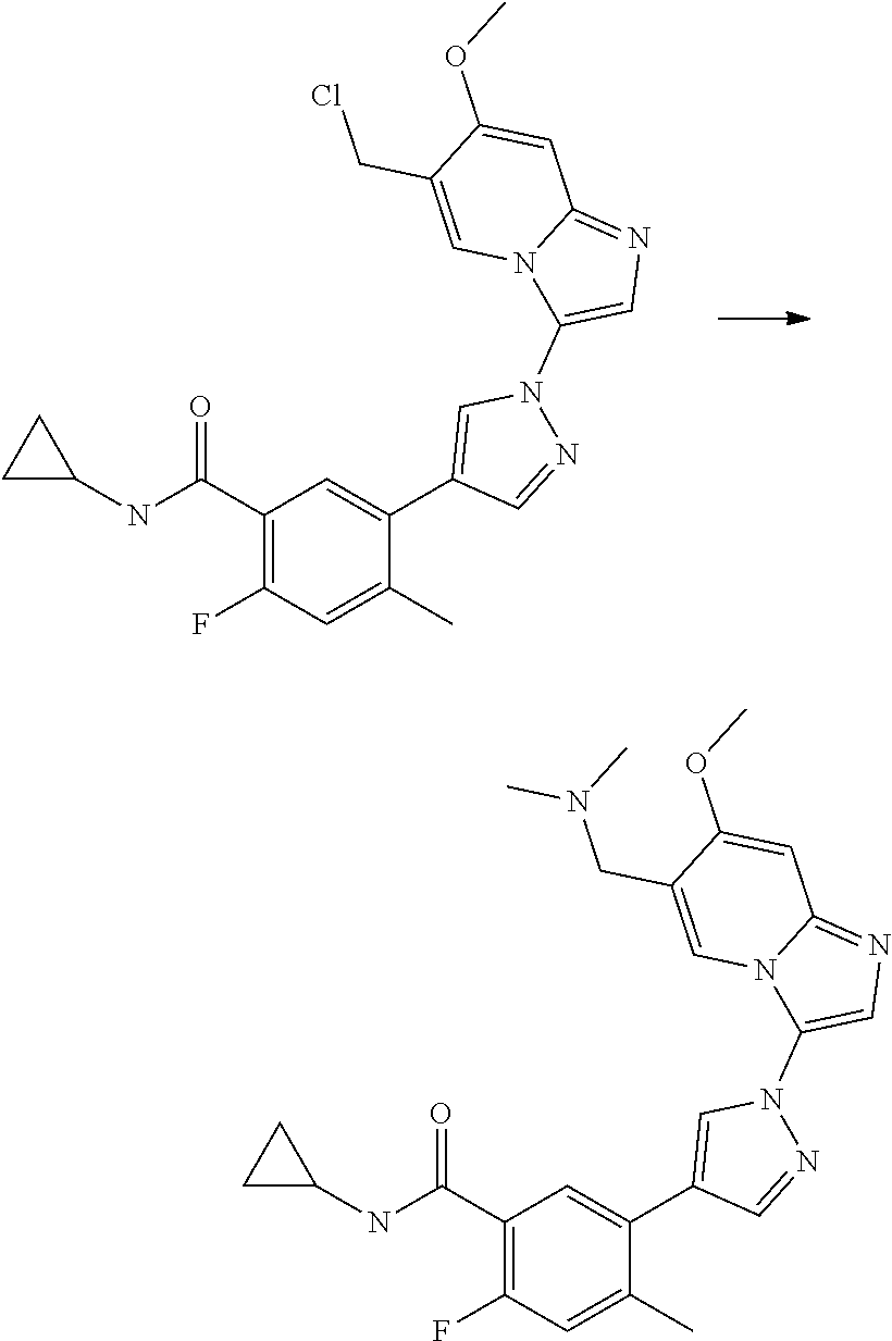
C1(C(NC2CC2)=O)=C(F)C=C(C)C(C2=CN(C3=CN=C4N3C=C(CCl)C(OC)=C4)N=C2)=C1.C1(C(NC2CC2)=O)=C(F)C=C(C)C(C2=CN(C3=CN=C4N3C=C(CN(C)C)C(OC)=C4)N=C2)=C1
